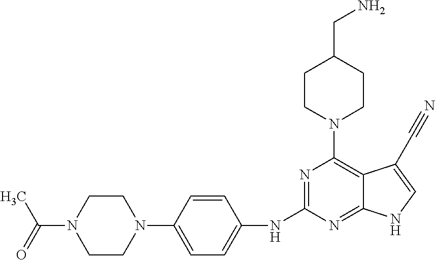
C1CN(C(=O)C)CCN1C1=CC=C(NC2=NC(N3CCC(CN)CC3)=C3C(=N2)NC=C3C#N)C=C1
